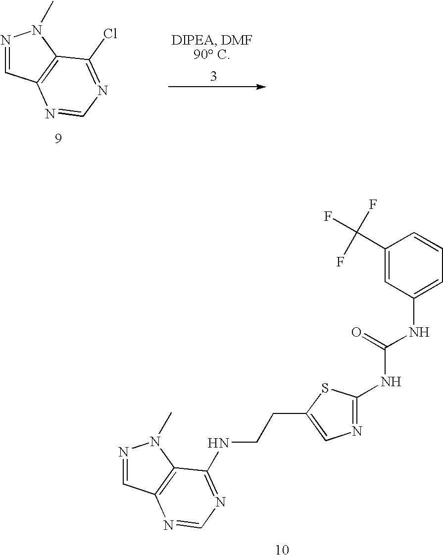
N1=CC2=C(N1C)C(NCCC1=CN=C(NC(NC3=CC=CC(C(F)(F)F)=C3)=O)S1)=NC=N2.N1=CC2=C(N1C)C(Cl)=NC=N2
